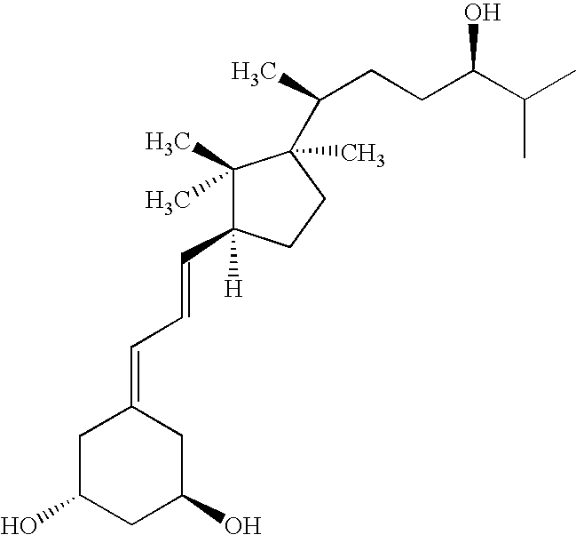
C1C(O)CC(O)CC1=CC=CC1([H])C(C)(C)C(C(CCC(C(C)C)O)C)(C)CC1
